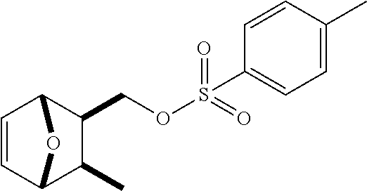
C1=CC2C(C)C(COS(C3=CC=C(C)C=C3)(=O)=O)C1O2
